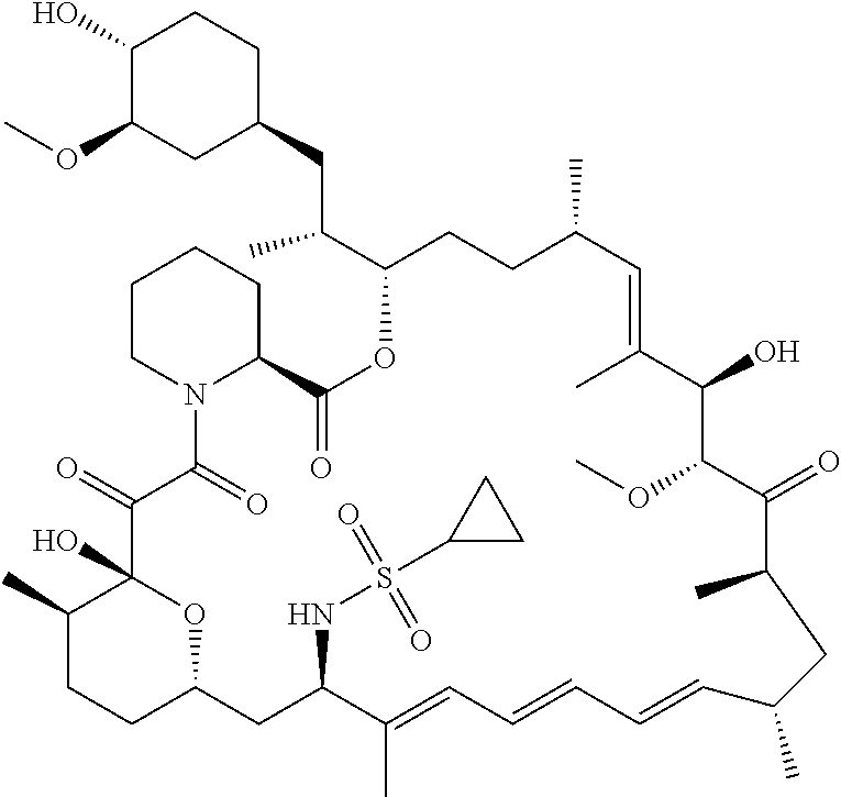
C1(C)CCC2OC1(O)C(=O)C(=O)N1C(CCCC1)C(=O)OC(C(CC1CCC(O)C(OC)C1)C)CCC(C)C=C(C)C(O)C(OC)C(=O)C(C)CC(C)C=CC=CC=C(C)C(NS(C1CC1)(=O)=O)C2
